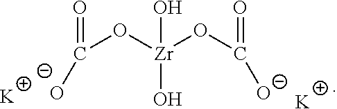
C(O[Zr](OC(=O)[O-])(O)O)(=O)[O-].[K].[K]
